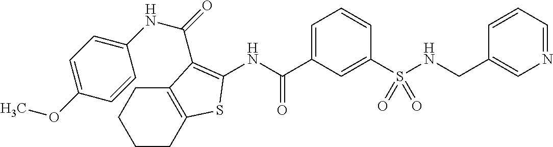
C1CC2=C(CC1)C(C(=O)NC1=CC=C(OC)C=C1)=C(NC(C1=CC=CC(S(NCC3=CN=CC=C3)(=O)=O)=C1)=O)S2
